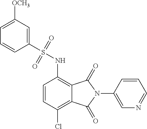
C1=CC(Cl)=C2C(=C1NS(C1=CC([OCH3])=CC=C1)(=O)=O)C(=O)N(C1=CN=CC=C1)C2=O
